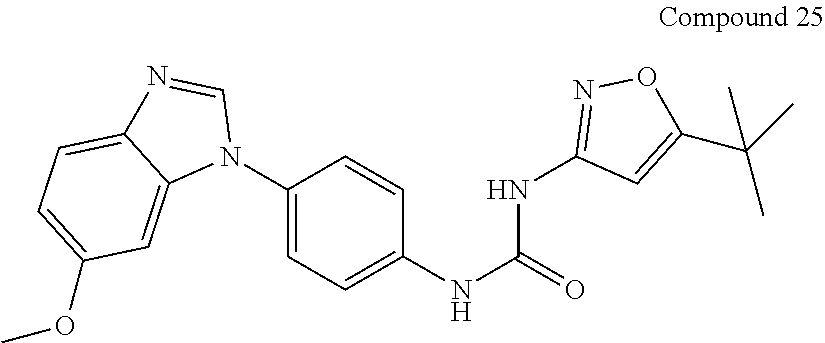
C1(N2C=NC3=CC=C(OC)C=C23)=CC=C(NC(NC2=NOC(C(C)(C)C)=C2)=O)C=C1
